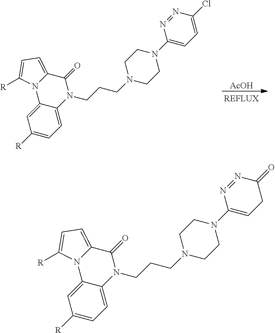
C1([R])=CC=C2C(=C1)N1C(=CC=C1[R])C(=O)N2CCCN1CCN(C2=CC=C(Cl)N=N2)CC1.[AcOH].C1([R])=CC=C2C(=C1)N1C(=CC=C1[R])C(=O)N2CCCN1CCN(C2=CCC(=O)N=N2)CC1
